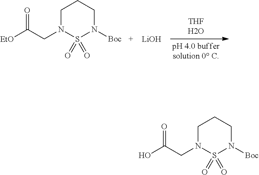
[EtO]C(CN1S(=O)(=O)N([Boc])CCC1)=O.[LiOH].OC(CN1S(=O)(=O)N([Boc])CCC1)=O
